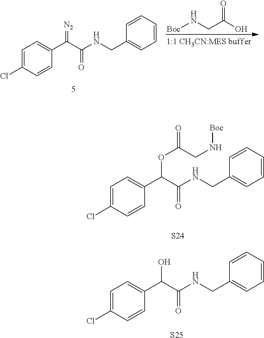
C1=C(Cl)C=CC(C(C(NCC2=CC=CC=C2)=O)OC(CN[Boc])=O)=C1.[S24].C1=C(Cl)C=CC(C(C(NCC2=CC=CC=C2)=O)O)=C1.[S25].[Boc]NCC(O)=O.C1=C(Cl)C=CC(C(C(NCC2=CC=CC=C2)=O)=[N2])=C1
